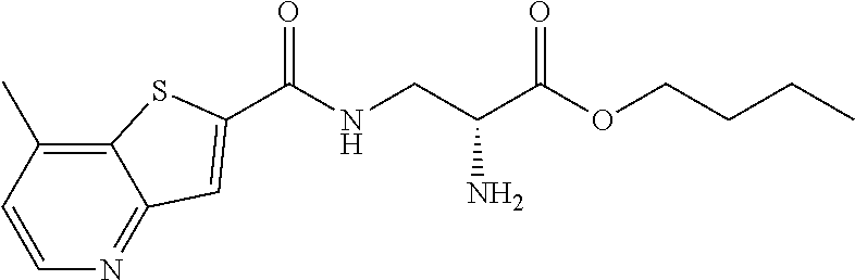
C1=CC(C)=C2C(=N1)C=C(C(NCC(C(OCCCC)=O)N)=O)S2
